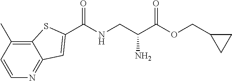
C1=CC(C)=C2C(=N1)C=C(C(NCC(C(OCC1CC1)=O)N)=O)S2
